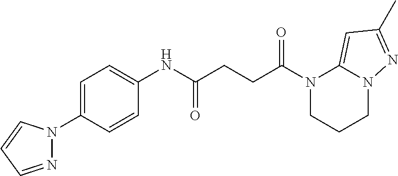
C1(NC(CCC(N2CCCN3C2=CC(C)=N3)=O)=O)=CC=C(N2N=CC=C2)C=C1
